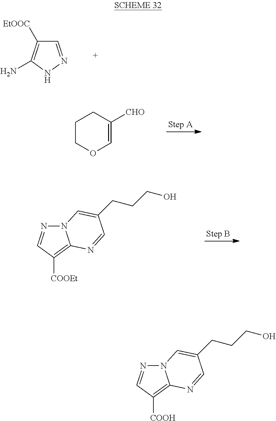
C1COC=C([CHO])C1.C1=NNC(N)=C1[EtOOC].N12N=CC([COOEt])=C1N=CC(CCCO)=C2.N12N=CC([COOH])=C1N=CC(CCCO)=C2
